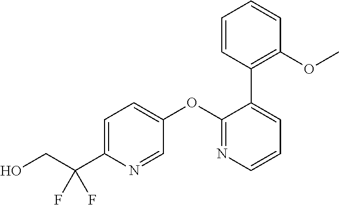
C1=C(C(F)(F)CO)N=CC(OC2=NC=CC=C2C2=C(OC)C=CC=C2)=C1
